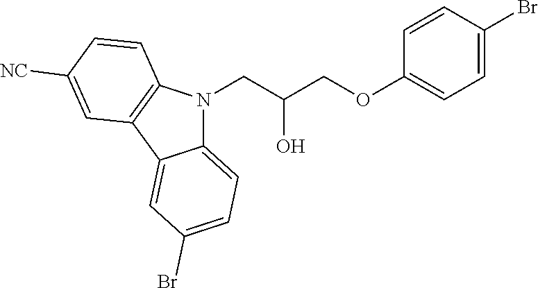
C12=CC=C(Br)C=C1C1=C(N2CC(COC2=CC=C(Br)C=C2)O)C=CC([NC])=C1
